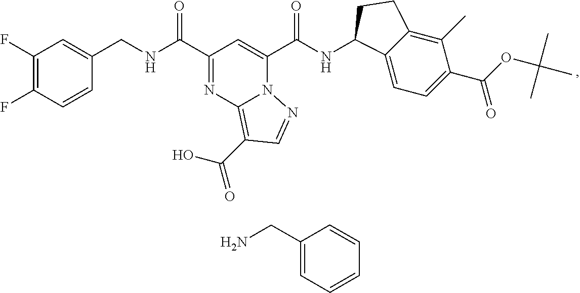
C1(F)=C(F)C=CC(CNC(C2=NC3=C(C(O)=O)C=NN3C(C(NC3C4=CC=C(C(OC(C)(C)C)=O)C(C)=C4CC3)=O)=C2)=O)=C1.C1(CN)=CC=CC=C1
